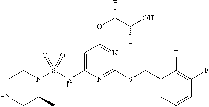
C1(SCC2=CC=CC(F)=C2F)=NC(NS(N2CCNCC2C)(=O)=O)=CC(OC(C)C(O)C)=N1
